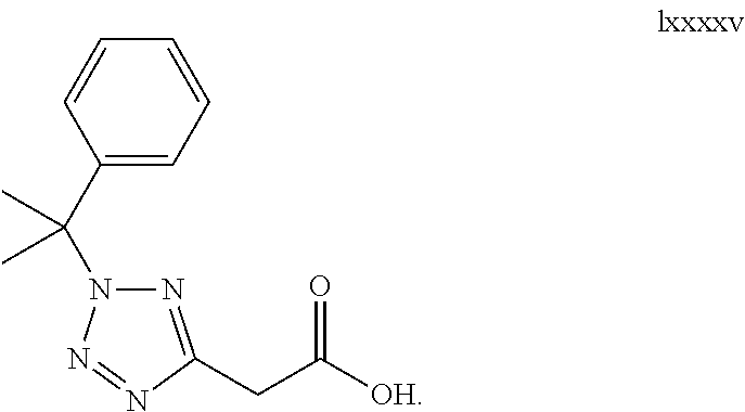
C1(C(N2N=C(CC([OH])=O)N=N2)(C)C)=CC=CC=C1
